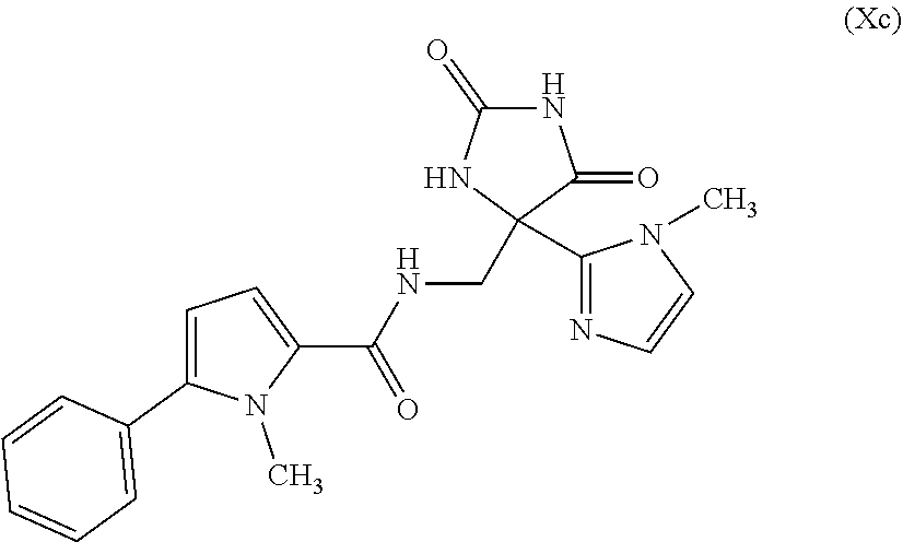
C1=C(C2=CC=CC=C2)N(C)C(C(NCC2(C3=NC=CN3C)NC(=O)NC2=O)=O)=C1
